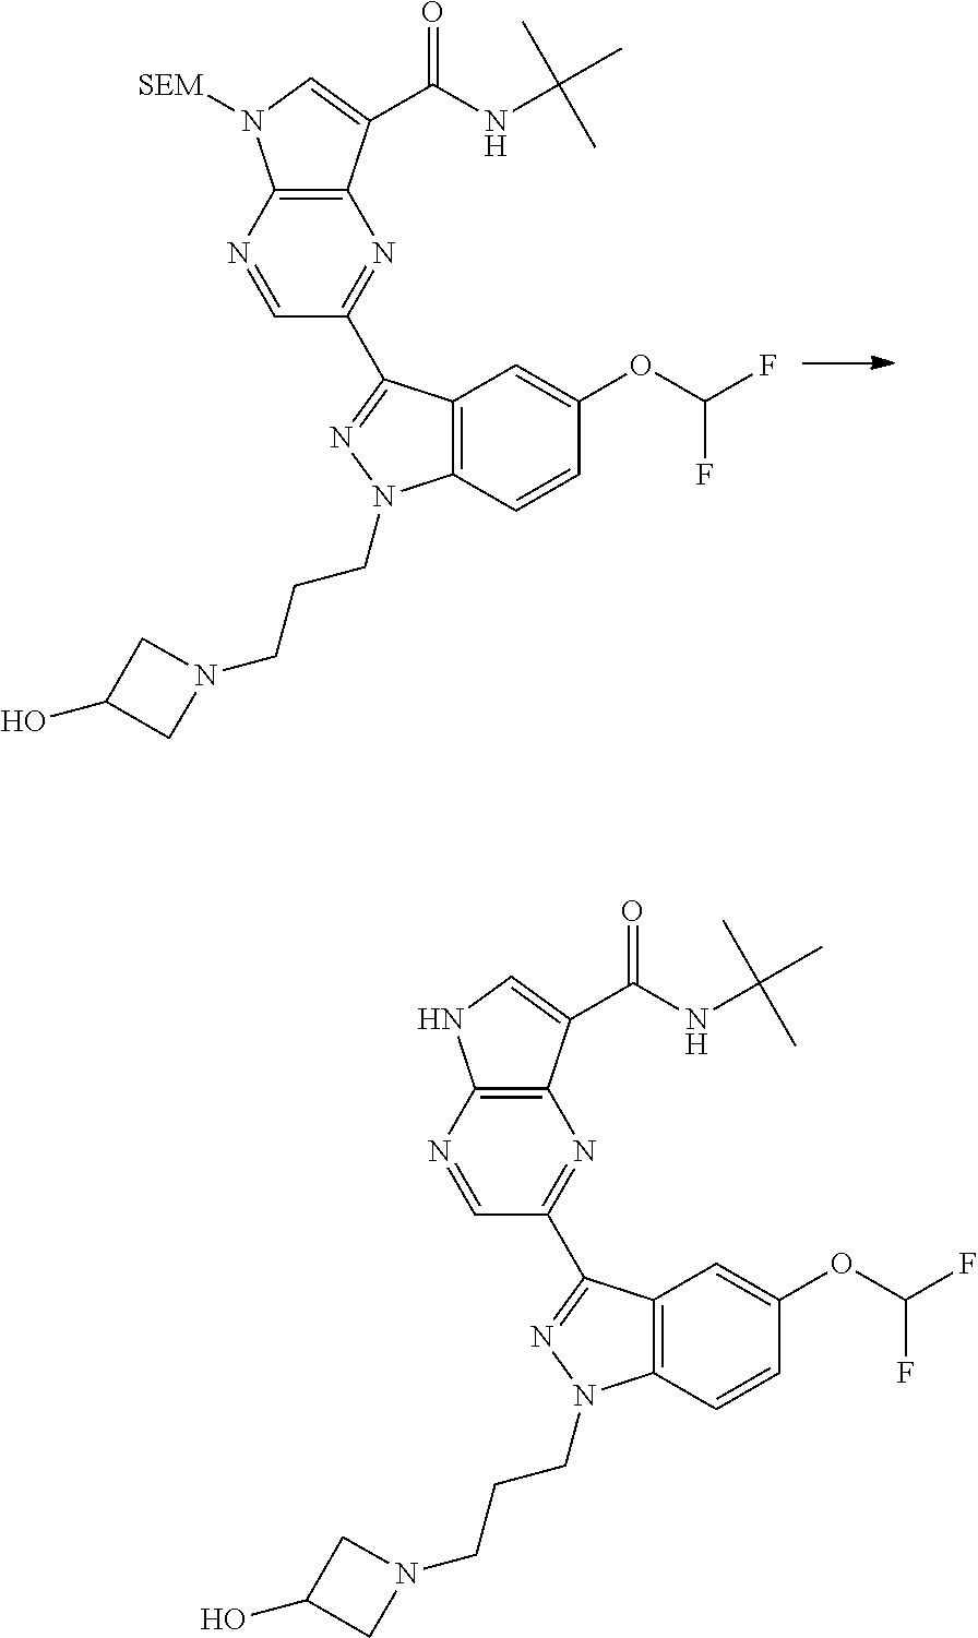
C12=C(N=CC(C3=NN(CCCN4CC(O)C4)C4=C3C=C(OC(F)F)C=C4)=N1)N([SEM])C=C2C(NC(C)(C)C)=O.C12=C(N=CC(C3=NN(CCCN4CC(O)C4)C4=C3C=C(OC(F)F)C=C4)=N1)NC=C2C(NC(C)(C)C)=O
